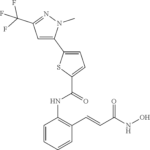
C1=CC=CC(C=CC(NO)=O)=C1NC(C1=CC=C(C2=CC(C(F)(F)F)=NN2C)S1)=O
